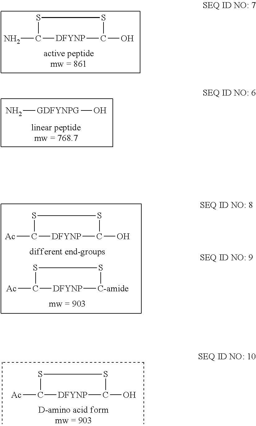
[Ac]C1[DFYNP]C(O)SS1.NC1[DFYNP]C(O)SS1.N[GDFYNPG]O.[Ac]C1[DFYNP]C(O)SS1.[Ac]C1[DFYNP][C-amide]SS1
